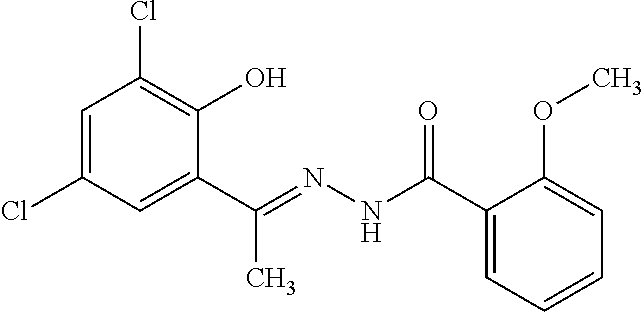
C1=C(Cl)C=C(C(=NNC(C2=CC=CC=C2OC)=O)C)C(O)=C1Cl
